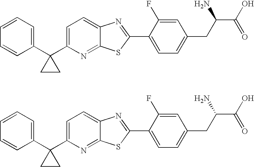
C1=CC=C(C2(C3=CC=C4C(=N3)SC(C3=CC=C(CC(C(O)=O)N)C=C3F)=N4)CC2)C=C1.C1=CC=C(C2(C3=CC=C4C(=N3)SC(C3=CC=C(CC(C(O)=O)N)C=C3F)=N4)CC2)C=C1
